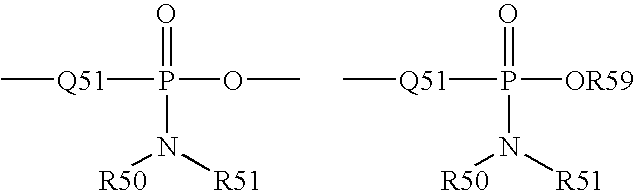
C[Q51]P(=O)(N([R51])[R50])OC.C[Q51]P(=O)(N([R51])[R50])[OR59]
